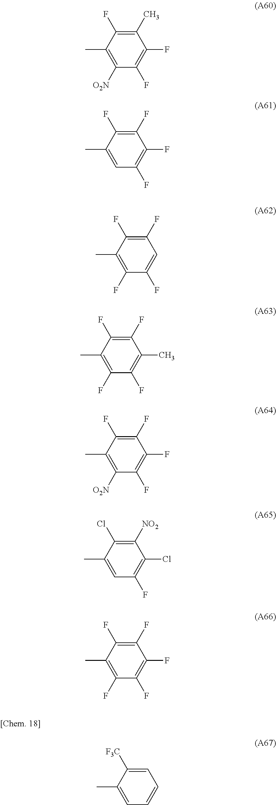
C1(C)=C(F)C(C)=C([O2N])C(F)=C1F.C1(F)=C(F)C(C)=CC(F)=C1F.C1(F)=C(F)C(C)=C(F)C(F)=C1.C1(F)=C(F)C(C)=C(F)C(F)=C1C.C1(F)=C(F)C(C)=C([O2N])C(F)=C1F.C1([NO2])=C(Cl)C(C)=CC(F)=C1Cl.C1(F)=C(F)C(C)=C(F)C(F)=C1F.C1=C([F3C])C(C)=CC=C1
